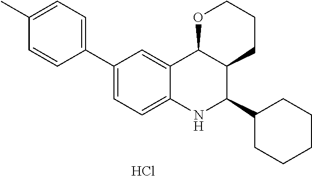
C12=CC(C3=CC=C(C)C=C3)=CC=C1NC(C1CCCCC1)C1C2OCCC1.Cl
